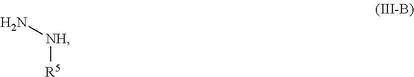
[R5][NH]N
